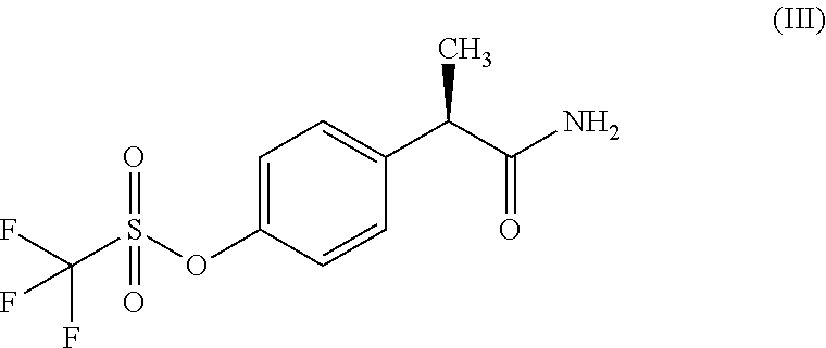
C1=C(OS(C(F)(F)F)(=O)=O)C=CC(C(C(N)=O)C)=C1
